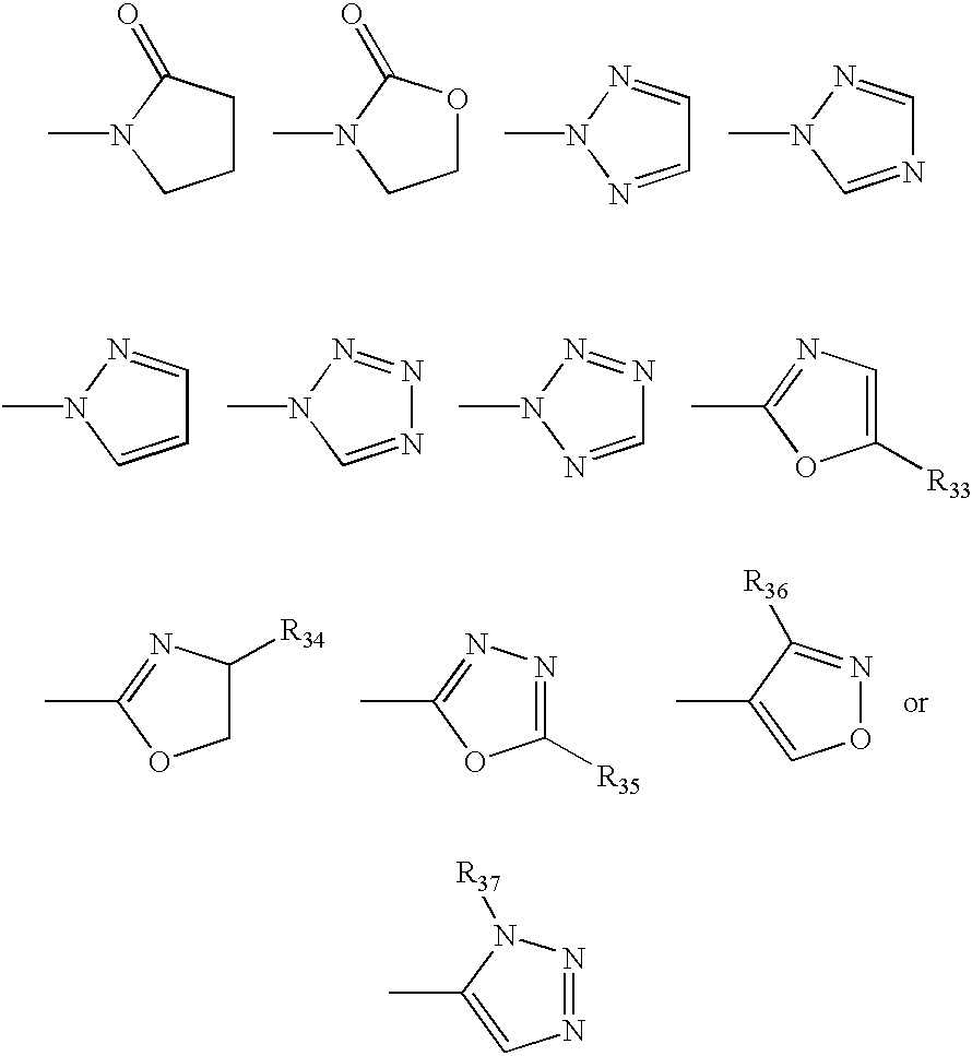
C1CC(=O)N(C)C1.C1OC(=O)N(C)C1.C1=NN(C)N=C1.N1=CN(C)N=C1.C1=CN(C)N=C1.N1=CN(C)N=N1.C1=NN(C)N=N1.C1([R33])=CN=C(C)O1.C1C([R34])N=C(C)O1.C1([R35])=NN=C(C)O1.O1N=C([R36])C(C)=C1.N1=NN([R37])C(C)=C1
